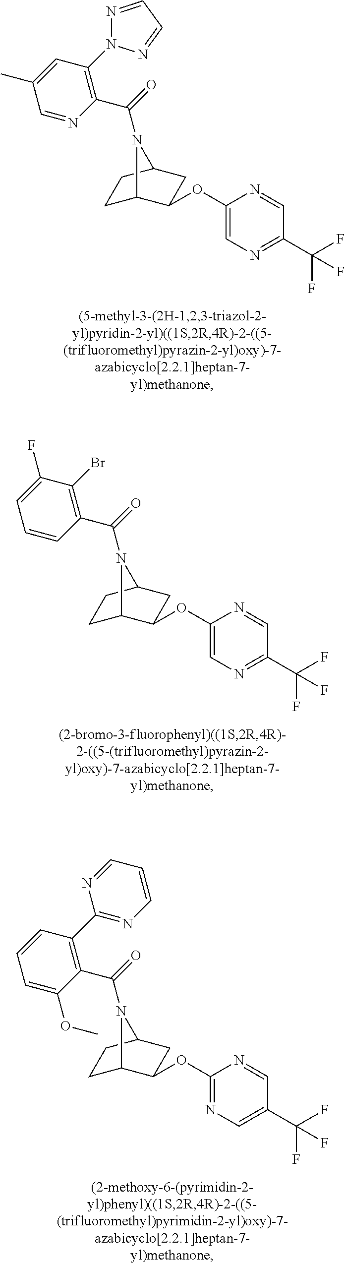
C(=O)(N1C2CCC1CC2OC1=CN=C(C(F)(F)F)C=N1)C1=C(N2N=CC=N2)C=C(C)C=N1.C(=O)(N1C2CCC1CC2OC1=CN=C(C(F)(F)F)C=N1)C1=C(Br)C(F)=CC=C1.C(=O)(N1C2CCC1CC2OC1=NC=C(C(F)(F)F)C=N1)C1=C(C2=NC=CC=N2)C=CC=C1OC
